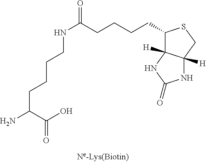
NC(C(O)=O)CCCCNC(=O)CCCCC1C2([H])C([H])(CS1)NC(=O)N2
